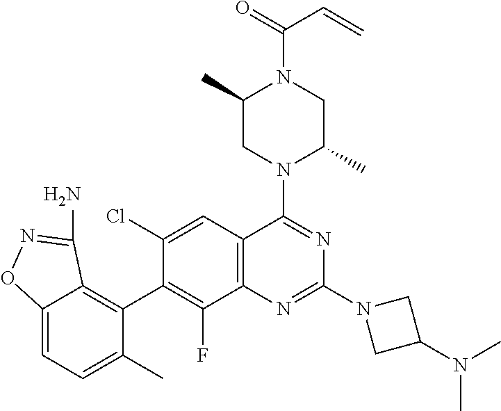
C12=CC=C(C)C(C3=C(F)C4=C(C=C3Cl)C(N3C(C)CN(C(=O)C=C)C(C)C3)=NC(N3CC(N(C)C)C3)=N4)=C1C(N)=NO2
